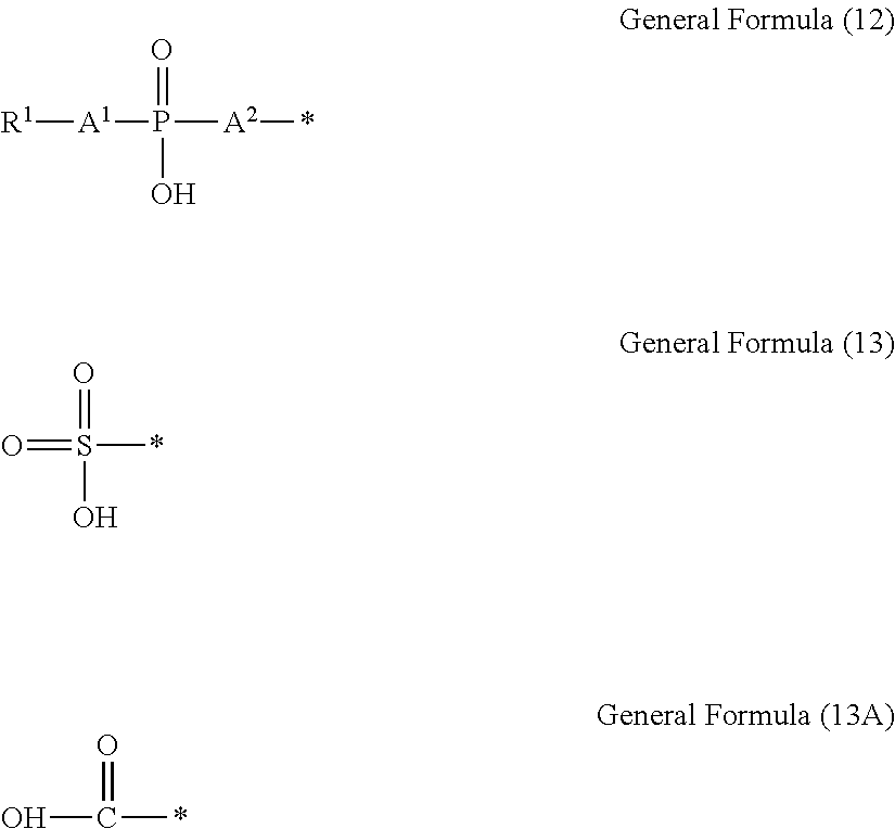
[R1][A1]P(=O)([A2]*)O.S(*)(=O)(=O)O.OC(=O)*
